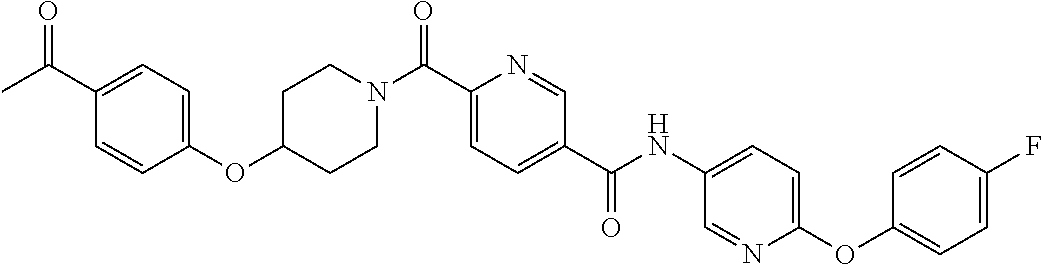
C1CN(C(C2=CC=C(C(=O)NC3=CC=C(OC4=CC=C(F)C=C4)N=C3)C=N2)=O)CCC1OC1=CC=C(C(=O)C)C=C1
